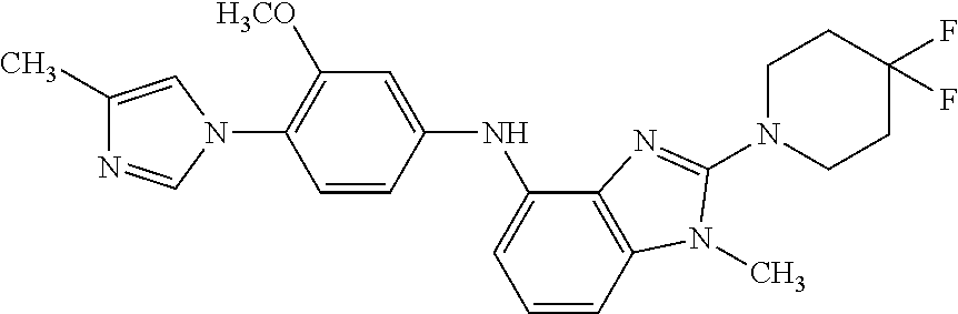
C1(C)=CN(C2=C([H3CO])C=C(NC3=CC=CC4=C3N=C(N3CCC(F)(F)CC3)N4C)C=C2)C=N1
